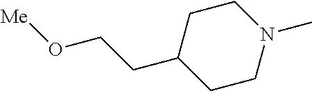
C1C(CCO[Me])CCN(C)C1
